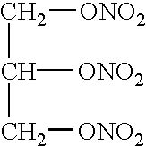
C([ONO2])C(C[ONO2])[ONO2]
